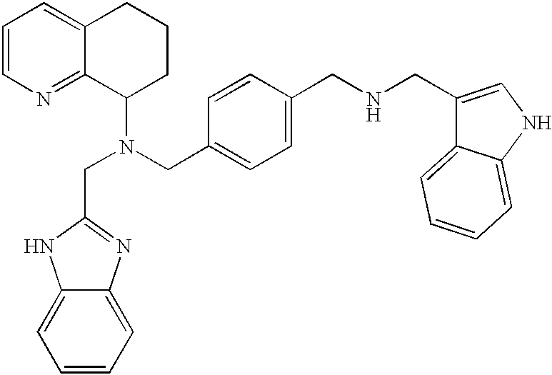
C1=CN=C2C(=C1)CCCC2N(CC1=CC=C(CNCC2=CNC3=CC=CC=C23)C=C1)CC1=NC2=CC=CC=C2N1
